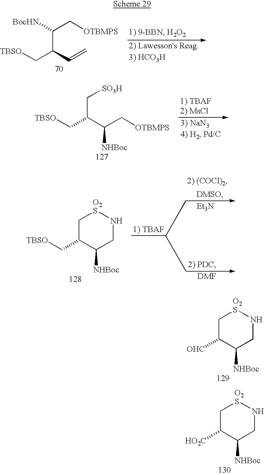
C(C(C=C)C[TBSO])(C[OTBMPS])[BocHN].C(C(C(C[OTBMPS])[NHBoc])C[TBSO])[SO3H].C1C(C[TBSO])C([NHBoc])CN[O2S]1.[Et3N].[DMF].C1C([OHC])C([NHBoc])CN[O2S]1.C1C([HO2C])C([NHBoc])CN[O2S]1
